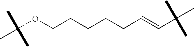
C(OC(CCCCC=CC(C)(C)C)C)(C)(C)C
